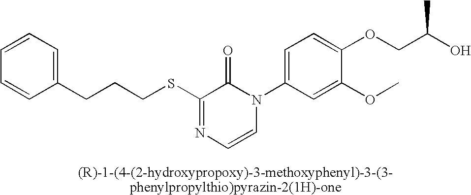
C(CSC1=NC=CN(C2=CC=C(OCC(O)C)C(OC)=C2)C1=O)CC1=CC=CC=C1
